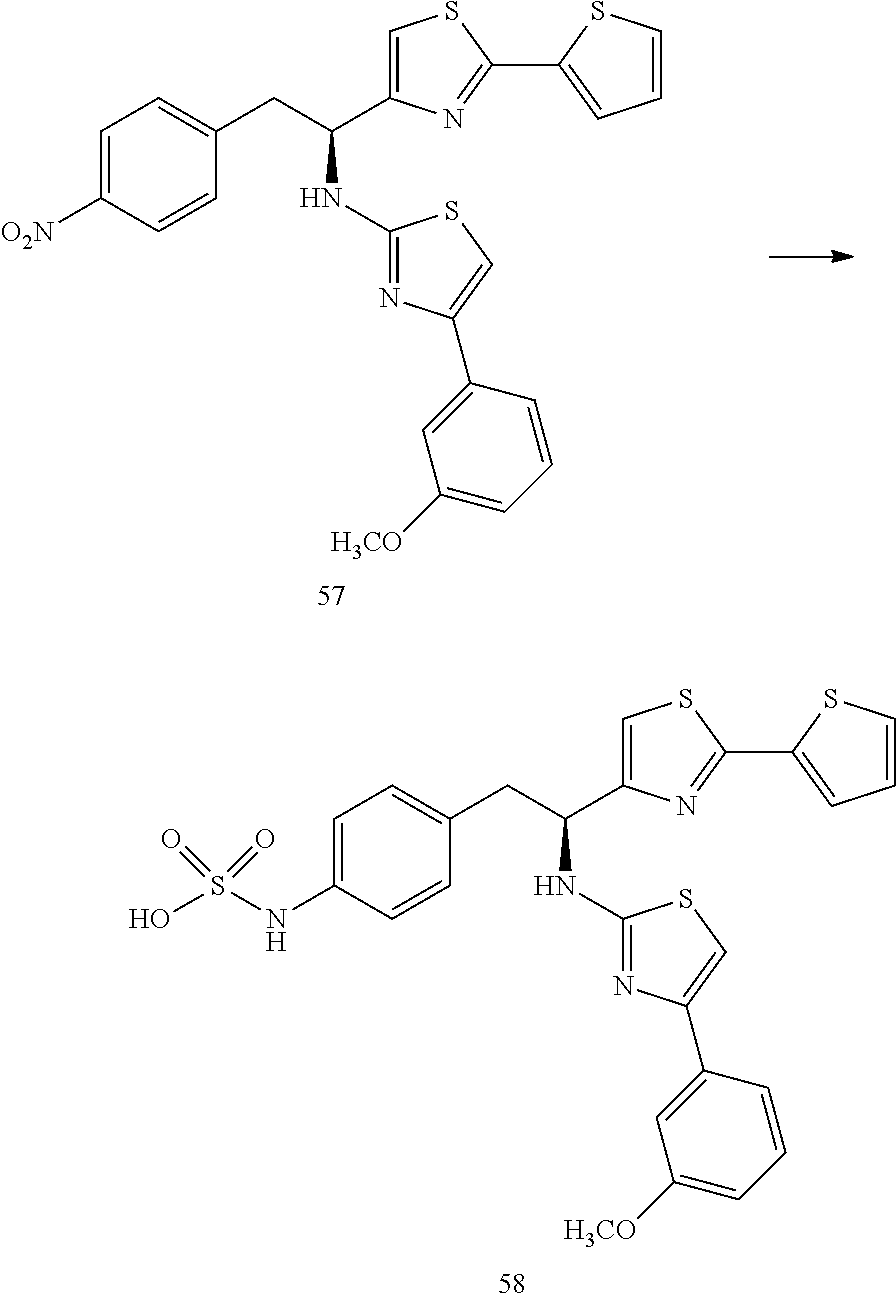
C1(CC(C2=CSC(C3=CC=CS3)=N2)NC2=NC(C3=CC([H3CO])=CC=C3)=CS2)=CC=C(NS(O)(=O)=O)C=C1.C1(CC(C2=CSC(C3=CC=CS3)=N2)NC2=NC(C3=CC([H3CO])=CC=C3)=CS2)=CC=C([O2N])C=C1
